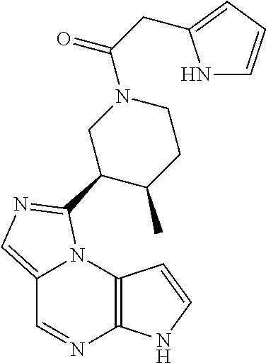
C12=CN=C(C3C(C)CCN(C(CC4=CC=CN4)=O)C3)N1C1=C(N=C2)NC=C1
